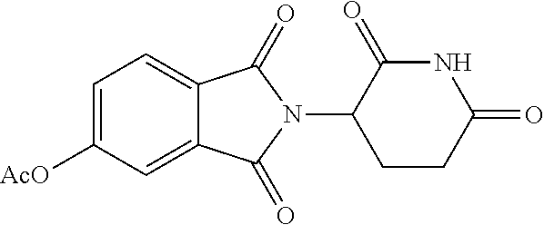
C1=C([AcO])C=C2C(=C1)C(=O)N(C1CCC(=O)NC1=O)C2=O
